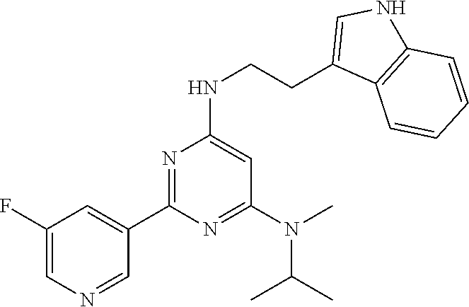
N1=C(C2=CC(F)=CN=C2)N=C(N(C)C(C)C)C=C1NCCC1=CNC2=C1C=CC=C2
